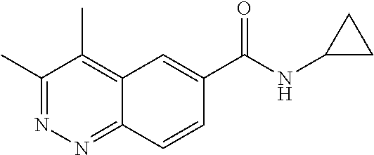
C1(C)=NN=C2C(=C1C)C=C(C(NC1CC1)=O)C=C2
